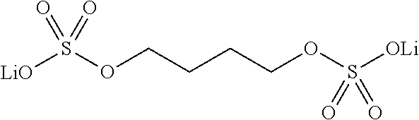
[LiO]S(OCCCCOS([OLi])(=O)=O)(=O)=O
